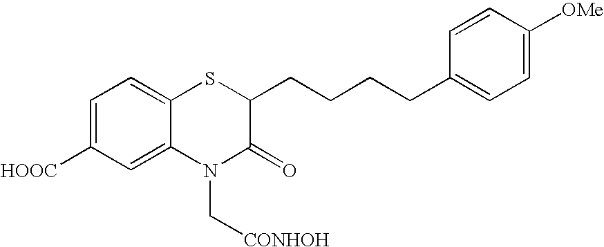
C1=C([HOOC])C=C2C(=C1)SC(CCCCC1=CC=C([OMe])C=C1)C(=O)N2C[CONHOH]
